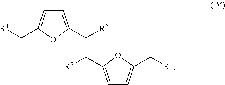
[R1]CC1=CC=C(C([R2])C([R2])C2=CC=C(C[R1])O2)O1
